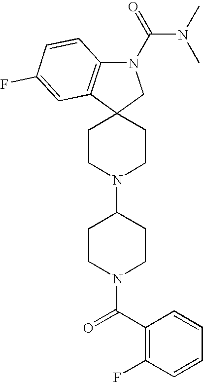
C1CN(C2CCN(C(C3=C(F)C=CC=C3)=O)CC2)CCC12CN(C(=O)N(C)C)C1=C2C=C(F)C=C1
